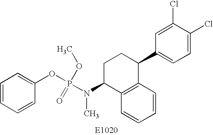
C12=C(C=CC=C1)C(C1=CC=C(Cl)C(Cl)=C1)CCC2N(C)P(OC1=CC=CC=C1)(=O)OC
